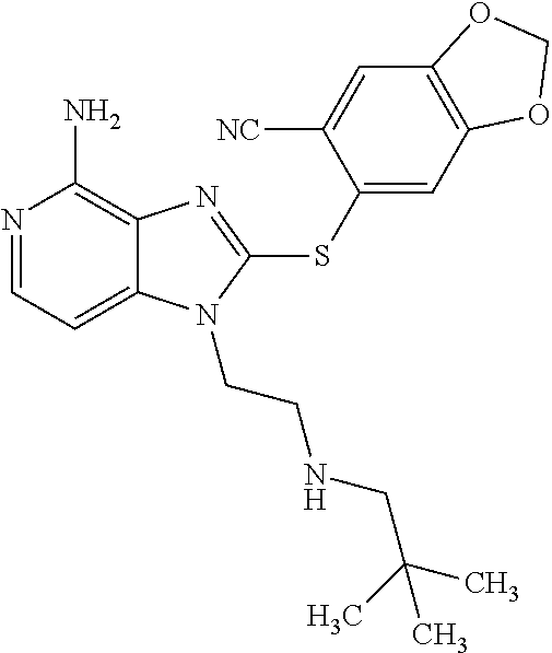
N1=CC=C2C(=C1N)N=C(SC1=CC3=C(C=C1[NC])OCO3)N2CCNCC(C)(C)C
